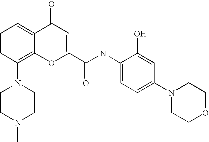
C1CN(C)CCN1C1=C2C(=CC=C1)C(=O)C=C(C(=O)NC1=CC=C(N3CCOCC3)C=C1O)O2
